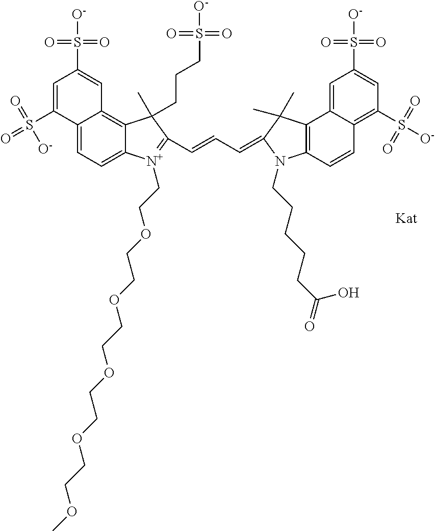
C1=C(S(=O)(=O)[O-])C2=CC=C3C(=C2C=C1S([O-])(=O)=O)C(C)(CCCS([O-])(=O)=O)C(C=CC=C1C(C)(C)C2=C(N1CCCCCC(=O)O)C=CC1=C(S([O-])(=O)=O)C=C(S([O-])(=O)=O)C=C21)=[N+]3CCOCCOCCOCCOCCOC
